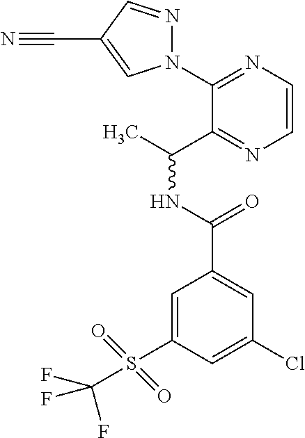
C1(N2N=CC(C#N)=C2)=NC=CN=C1C(C)NC(=O)C1=CC(Cl)=CC(S(=O)(=O)C(F)(F)F)=C1
